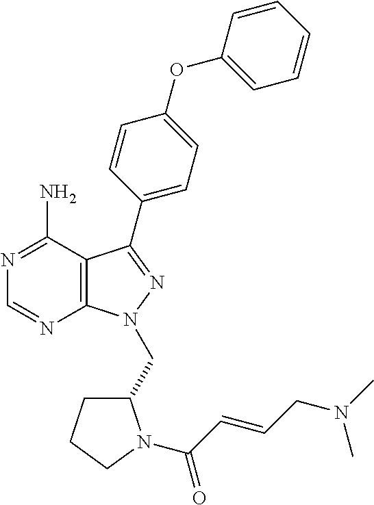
C12=C(C(N)=NC=N1)C(C1=CC=C(OC3=CC=CC=C3)C=C1)=NN2CC1CCCN1C(C=CCN(C)C)=O
